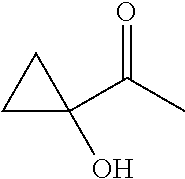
C1(C(C)=O)(O)CC1
